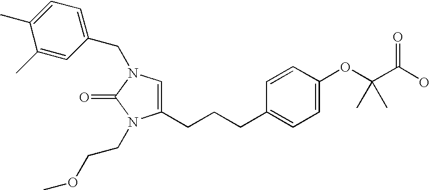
C1=C(CCCC2=CC=C(OC(C(O)=O)(C)C)C=C2)N(CCOC)C(=O)N1CC1=CC=C(C)C(C)=C1
